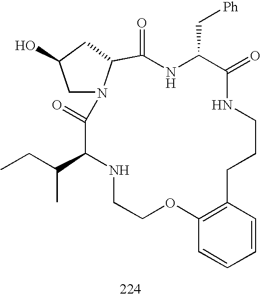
C1N2C(CC1O)C(=O)NC(C[Ph])C(=O)NCCCC1=C(OCCNC(C(CC)C)C2=O)C=CC=C1
